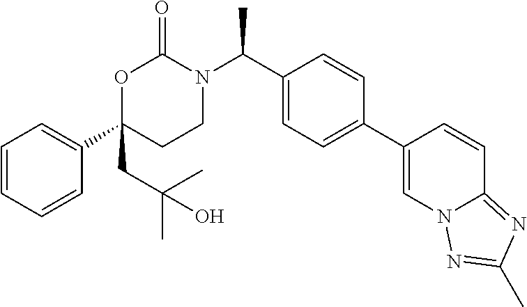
C1=CC=CC(C2(CC(C)(C)O)CCN(C(C3=CC=C(C4=CN5C(=NC(C)=N5)C=C4)C=C3)C)C(=O)O2)=C1
